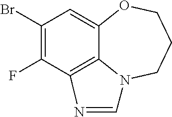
C1(Br)=C(F)C2=C3C(=C1)OCCCN3C=N2
